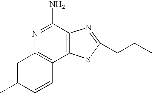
N1=C(N)C2=C(C3=C1C=C(C)C=C3)SC(CCC)=N2
